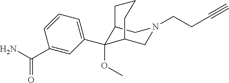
NC(C1=CC(C2(OC)C3CN(CCC#C)CC2CCC3)=CC=C1)=O
